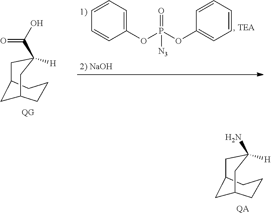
C1C2CC(N)([H])CC(CC1)C2.[QA].C1C2CC(C(O)=O)([H])CC(CC1)C2.C1=CC=C(OP(OC2=CC=CC=C2)(=O)[N3])C=C1
